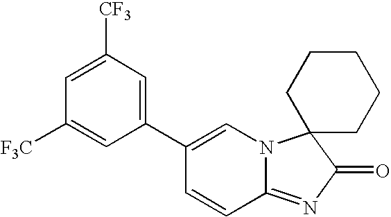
C12=NC(=O)C3(N1C=C(C1=CC([CF3])=CC([F3C])=C1)C=C2)CCCCC3
